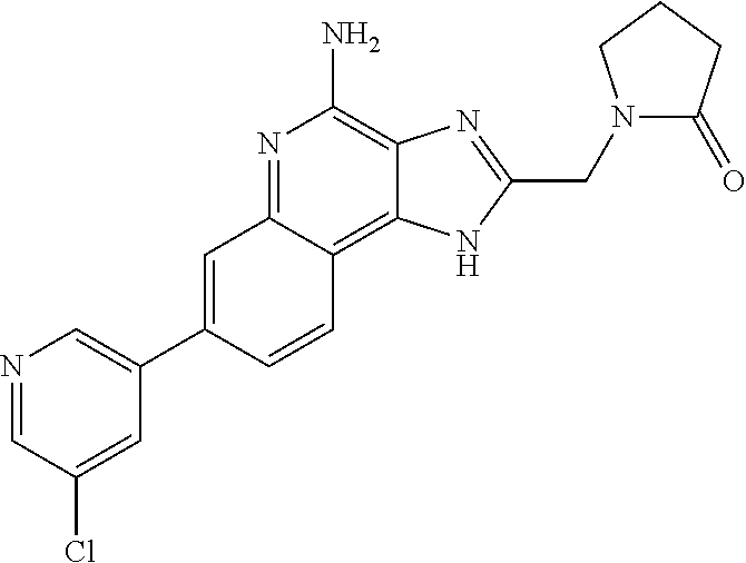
C1=C(C2=CN=CC(Cl)=C2)C=CC2=C3C(=C(N)N=C12)N=C(CN1C(=O)CCC1)N3
